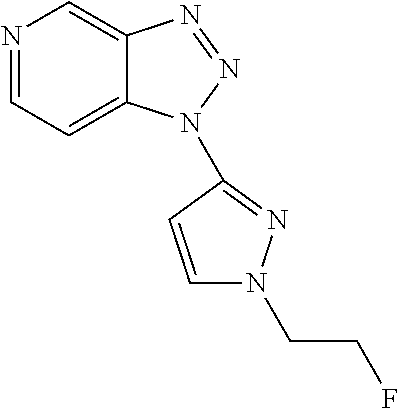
N1=CC=C2C(=C1)N=NN2C1=NN(CCF)C=C1
